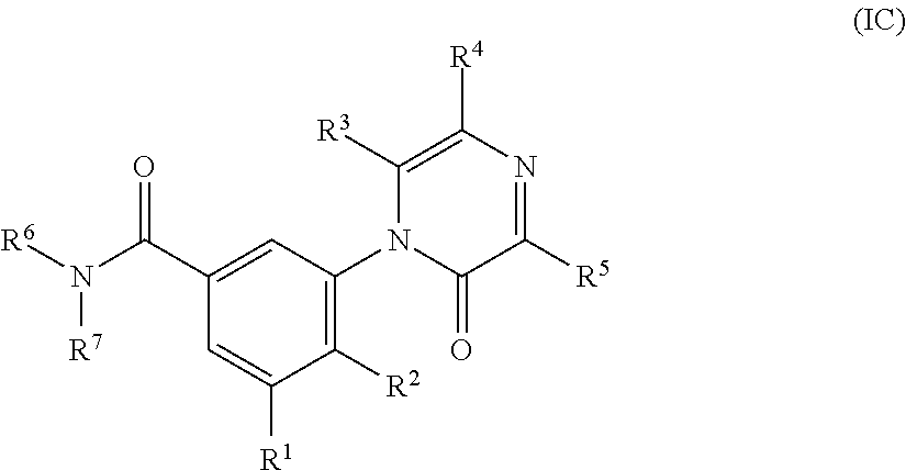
[R6]N(C(=O)C1=CC(N2C(=O)C([R5])=NC([R4])=C2[R3])=C([R2])C([R1])=C1)[R7]
